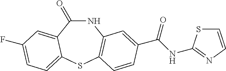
C1(=O)NC2=C(SC3=CC=C(F)C=C13)C=CC(C(NC1=NC=CS1)=O)=C2
